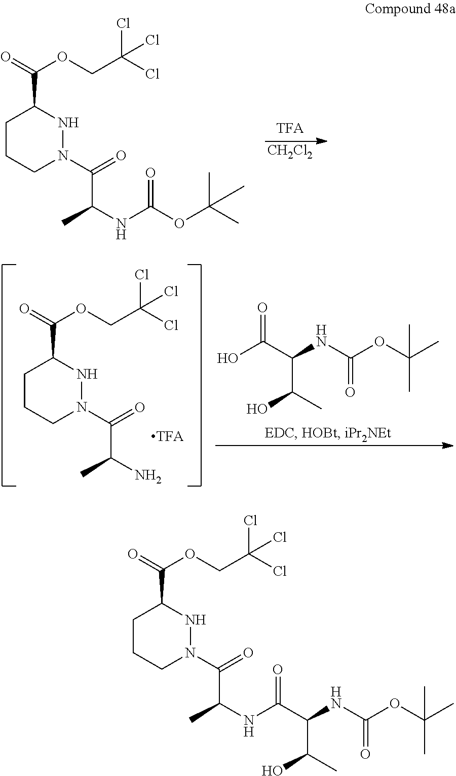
[CH2Cl2].C1CCN(C(C(C)NC(=O)OC(C)(C)C)=O)NC1C(=O)OCC(Cl)(Cl)Cl.C1CCN(C(C(C)N)=O)NC1C(=O)OCC(Cl)(Cl)Cl.OC(C(NC(OC(C)(C)C)=O)C(C)O)=O.C1CCN(C(C(C)NC(=O)C(NC(OC(C)(C)C)=O)C(O)C)=O)NC1C(=O)OCC(Cl)(Cl)Cl
